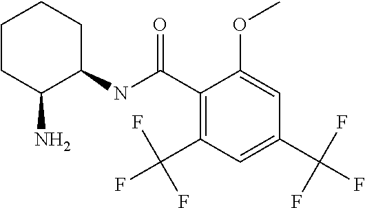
C1CC(N)C(NC(C2=C(C(F)(F)F)C=C(C(F)(F)F)C=C2OC)=O)CC1
